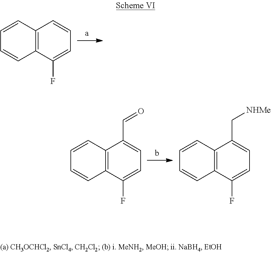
C1=CC2=C(C=C1)C(F)=CC=C2.C1=CC2=C(C=C1)C(F)=CC=C2C=O.C1=CC2=C(C=C1)C(F)=CC=C2C[NHMe]
